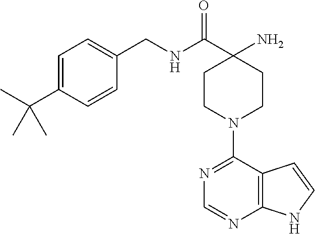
C12=C(C(N3CCC(N)(C(NCC4=CC=C(C(C)(C)C)C=C4)=O)CC3)=NC=N1)C=CN2
